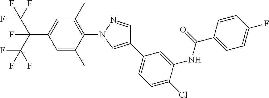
C1(N2C=C(C3=CC=C(Cl)C(NC(C4=CC=C(F)C=C4)=O)=C3)C=N2)=C(C)C=C(C(C(F)(F)F)(C(F)(F)F)F)C=C1C
